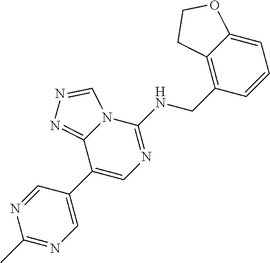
C1(C2=CN=C(NCC3=C4C(=CC=C3)OCC4)N3C2=NN=C3)=CN=C(C)N=C1
